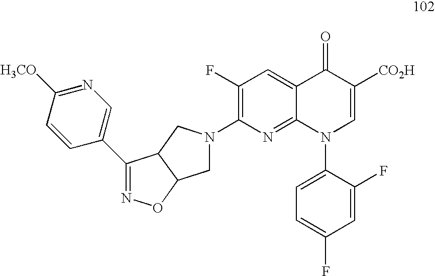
C12=CC(F)=C(N3CC4C(C3)C(C3=CN=C([H3CO])C=C3)=NO4)N=C1N(C1=CC=C(F)C=C1F)C=C([CO2H])C2=O
